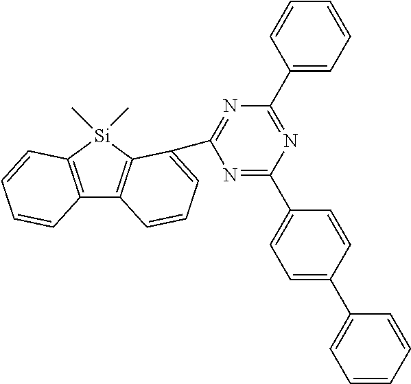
C12=C([Si](C)(C)C3=C1C=CC=C3C1=NC(C3=CC=CC=C3)=NC(C3=CC=C(C4=CC=CC=C4)C=C3)=N1)C=CC=C2
